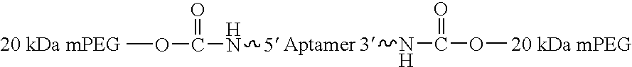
COC(=O)N[5].COC(=O)N[3]
